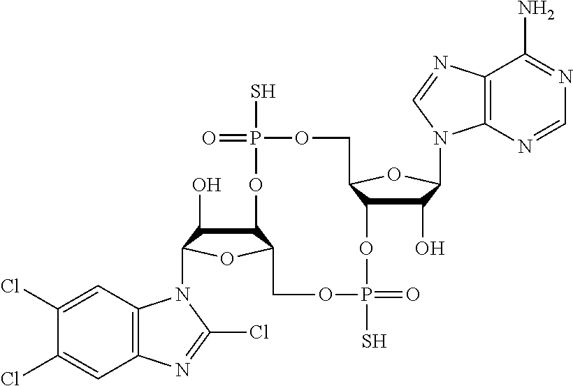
C12C(O)C(N3C4=C(C=C(Cl)C(Cl)=C4)N=C3Cl)OC1COP(S)(=O)OC1C(O)C(N3C4=C(C(N)=NC=N4)N=C3)OC1COP(S)(=O)O2
